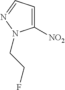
C1([NO2])=CC=NN1CCF
